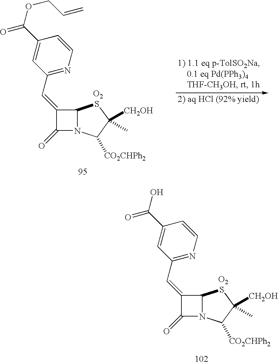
C1(=CC2=NC=CC(C(OCC=C)=O)=C2)C(=O)N2C1SC([CH2OH])(C)C2[CO2CHPh2].[O2].C1(=CC2=NC=CC(C(O)=O)=C2)C(=O)N2C1SC([CH2OH])(C)C2[CO2CHPh2].[O2]
